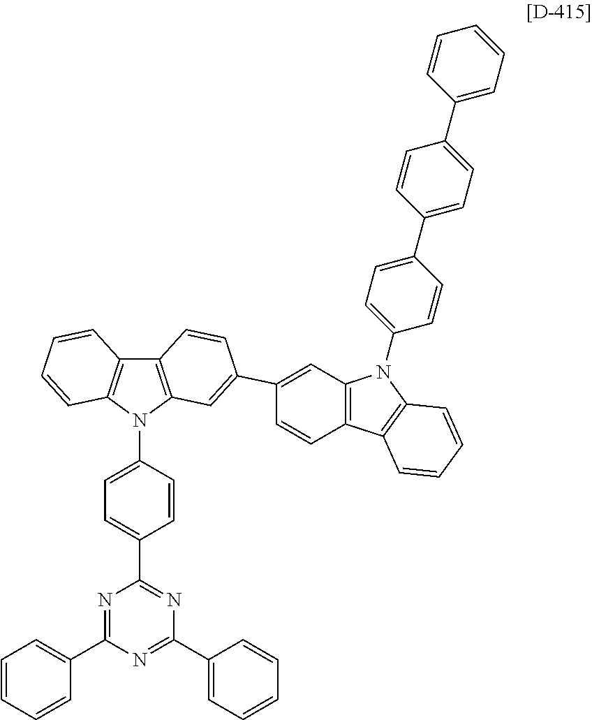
N1=C(C2=CC=CC=C2)N=C(C2=CC=CC=C2)N=C1C1=CC=C(N2C3=C(C4=C2C=CC=C4)C=CC(C2=CC4=C(C5=C(N4C4=CC=C(C6=CC=C(C7=CC=CC=C7)C=C6)C=C4)C=CC=C5)C=C2)=C3)C=C1
